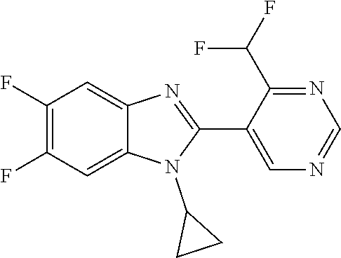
C1(F)=C(F)C=C2C(=C1)N=C(C1=CN=CN=C1C(F)F)N2C1CC1
